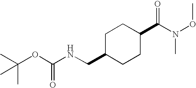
C1C(CNC(OC(C)(C)C)=O)CCC(C(N(OC)C)=O)C1
